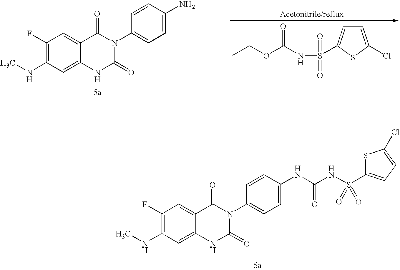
C1(F)=C(NC)C=C2C(=C1)C(=O)N(C1=CC=C(NC(NS(=O)(=O)C3=CC=C(Cl)S3)=O)C=C1)C(=O)N2.C1(F)=C(NC)C=C2C(=C1)C(=O)N(C1=CC=C(N)C=C1)C(=O)N2.CCOC(NS(=O)(=O)C1=CC=C(Cl)S1)=O
